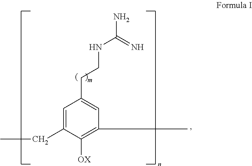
C1=C(CC)C([OX])=C(C)C=C1CCNC(N)=N
